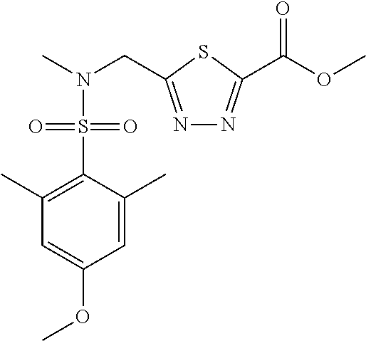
C1(C)=C(S(N(C)CC2=NN=C(C(OC)=O)S2)(=O)=O)C(C)=CC(OC)=C1
